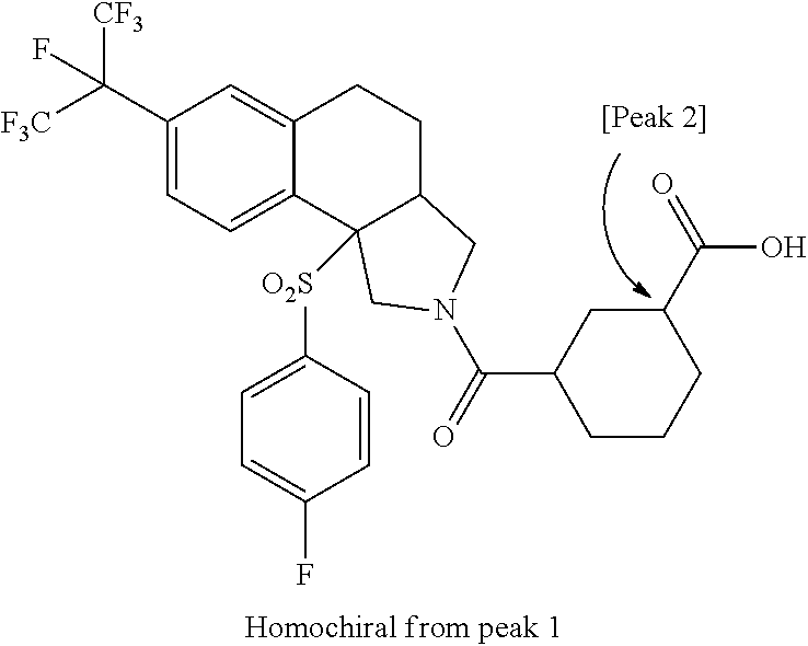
[F3C]C(C1=CC=C2C(=C1)CCC1C2([O2S]C2=CC=C(F)C=C2)CN(C(=O)C2CC(C(=O)O)CCC2)C1)([CF3])F
